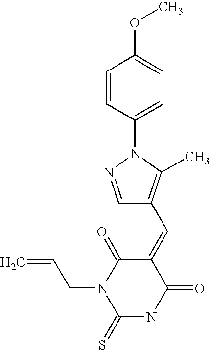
C1=CC(N2N=CC(C=C3C(=O)N(CC=C)C(=S)NC3=O)=C2C)=CC=C1OC
